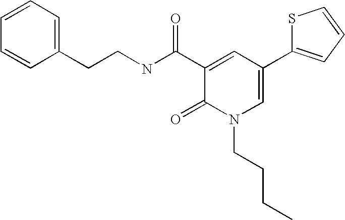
C(CNC(C1=CC(C2=CC=CS2)=CN(CCCC)C1=O)=O)C1=CC=CC=C1
